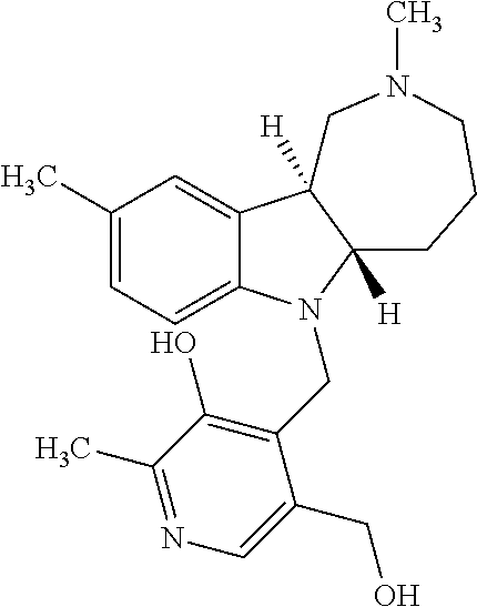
C1(C)=CC=C2C(=C1)C1([H])C([H])(N2CC2=C(O)C(C)=NC=C2CO)CCCN(C)C1
